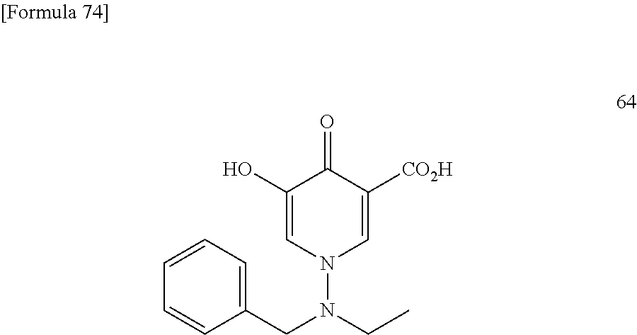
N1(N(CC)CC2=CC=CC=C2)C=C([CO2H])C(=O)C(O)=C1
